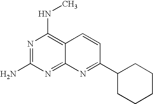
C12=NC(N)=NC(NC)=C1C=CC(C1CCCCC1)=N2
